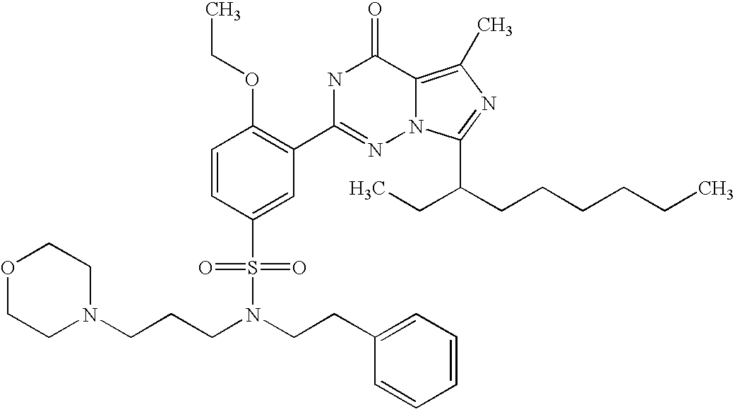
C1=CC(S(N(CCCN2CCOCC2)CCC2=CC=CC=C2)(=O)=O)=CC(C2=NN3C(=C(C)N=C3C(CCCCCC)CC)C(=O)N2)=C1OCC
